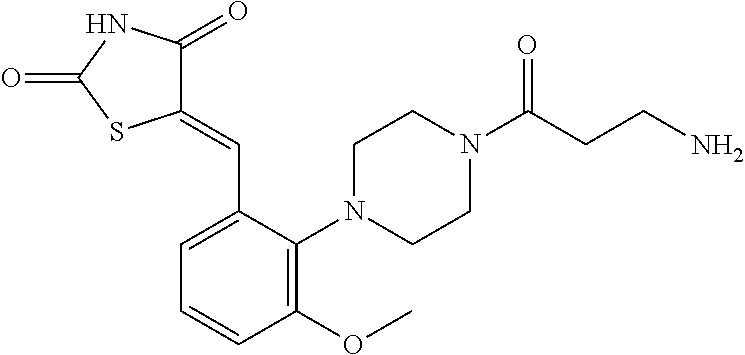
C1(OC)=C(N2CCN(C(CCN)=O)CC2)C(C=C2C(=O)NC(=O)S2)=CC=C1
